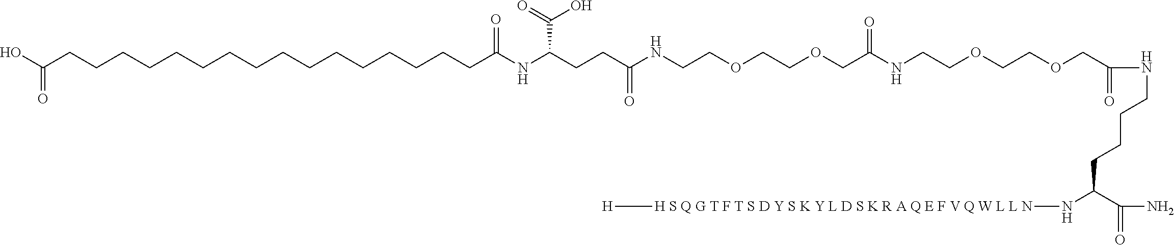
C(COCCOCCNC(CCC(NC(CCCCCCCCCCCCCCCCC(O)=O)=O)C(O)=O)=O)(=O)NCCOCCOCC(=O)NCCCCC(N[H S Q G T F T S D Y S K Y L D S K R A Q E F V Q W L L N][H])C(N)=O
